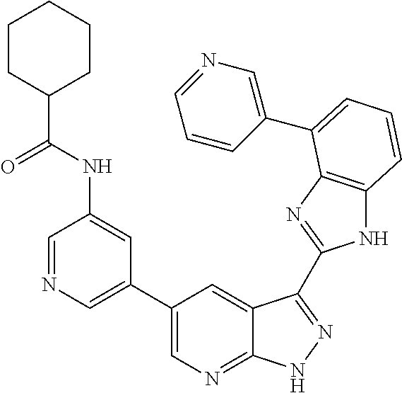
C1(C2=CN=C3C(=C2)C(C2=NC4=C(N2)C=CC=C4C2=CN=CC=C2)=NN3)=CN=CC(NC(C2CCCCC2)=O)=C1
